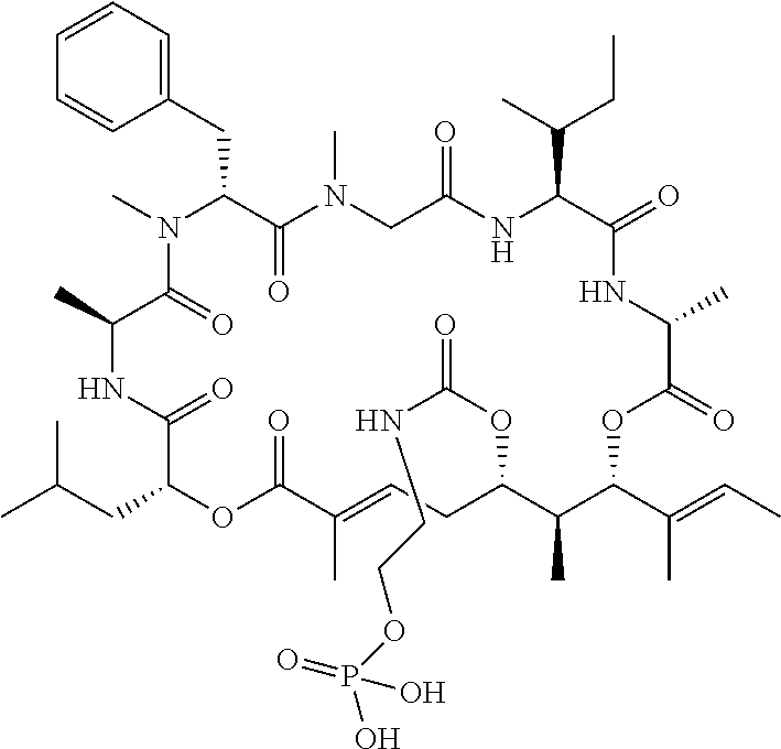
CN1C(CC2=CC=CC=C2)C(=O)N(C)CC(=O)NC(C(C)CC)C(=O)NC(C)C(=O)OC(C(C)=CC)C(C)C(OC(=O)NCCOP(O)(O)=O)CC=C(C)C(=O)OC(CC(C)C)C(=O)NC(C)C1=O
